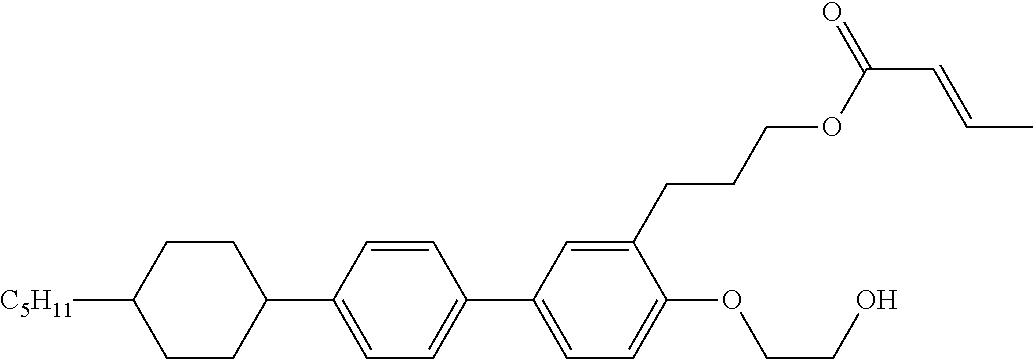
C1CC([C5H11])CCC1C1=CC=C(C2=CC=C(OCCO)C(CCCOC(=O)C=CC)=C2)C=C1
